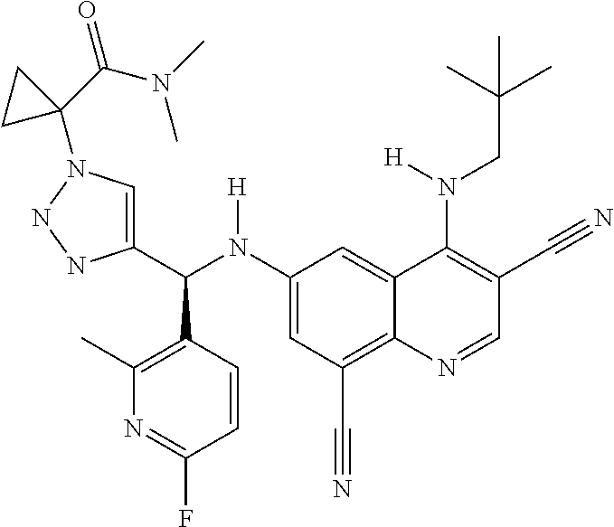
C1(N(C(C2=CN(C3(C(=O)N(C)C)CC3)NN2)C2=C(C)N=C(F)C=C2)[H])=CC(C#N)=C2C(=C1)C(N(CC(C)(C)C)[H])=C(C#N)C=N2
